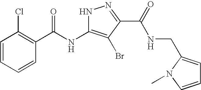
C1=CC=CC(C(=O)NC2=C(Br)C(C(=O)NCC3=CC=CN3C)=NN2)=C1Cl
